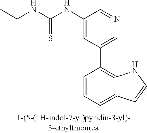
C1(NC(NCC)=S)=CC(C2=C3C(=CC=C2)C=CN3)=CN=C1
